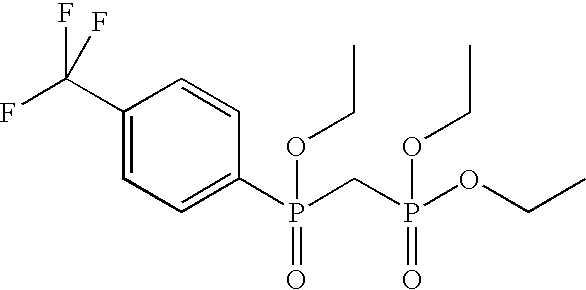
C1(C(F)(F)F)=CC=C(P(CP(OCC)(OCC)=O)(OCC)=O)C=C1
